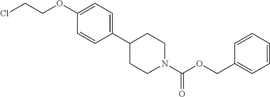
C1(C2CCN(C(OCC3=CC=CC=C3)=O)CC2)=CC=C(OCCCl)C=C1
